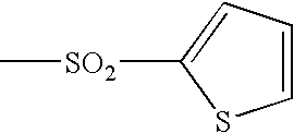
C1=CC=C([SO2]C)S1
